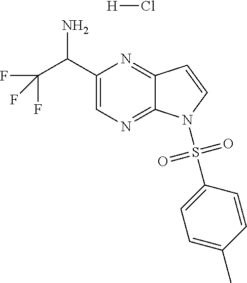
C1(C(C(F)(F)F)N)=CN=C2C(=N1)C=CN2S(C1=CC=C(C)C=C1)(=O)=O.[H]Cl
